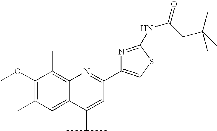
C1(OC)=C(C)C=C2C(=C1C)N=C(C1=CSC(NC(CC(C)(C)C)=O)=N1)C=C2C(C)C
